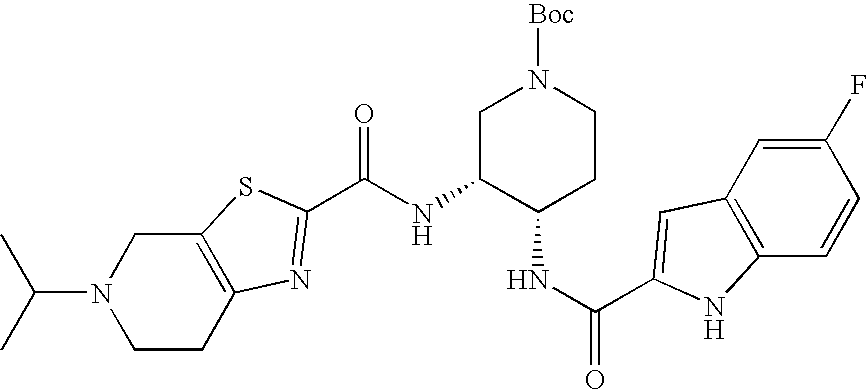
C12=C(CCN(C(C)C)C1)N=C(C(NC1C(NC(=O)C3=CC4=C(C=CC(F)=C4)N3)CCN([Boc])C1)=O)S2
